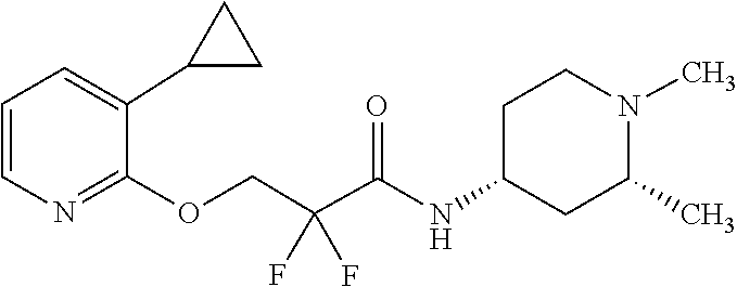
C1=C(C2CC2)C(OCC(F)(C(=O)NC2CC(C)N(C)CC2)F)=NC=C1
